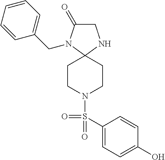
C1(=O)CNC2(N1CC1=CC=CC=C1)CCN(S(=O)(=O)C1=CC=C(O)C=C1)CC2
